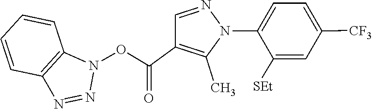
C1=CC2=C(N=NN2OC(C2=C(C)N(C3=CC=C([CF3])C=C3[SEt])N=C2)=O)C=C1
